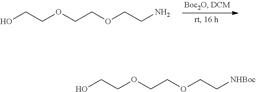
OCCOCCOCCN.OCCOCCOCC[NHBoc]
